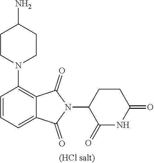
C1=CC=C2C(=C1N1CCC(N)CC1)C(=O)N(C1C(=O)NC(=O)CC1)C2=O
